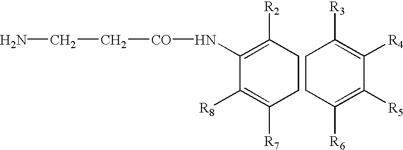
C1(N[CO]CCN)=C([R2])CCC([R7])=C1[R8].C1([R4])=C([R3])CCC([R6])=C1[R5]
